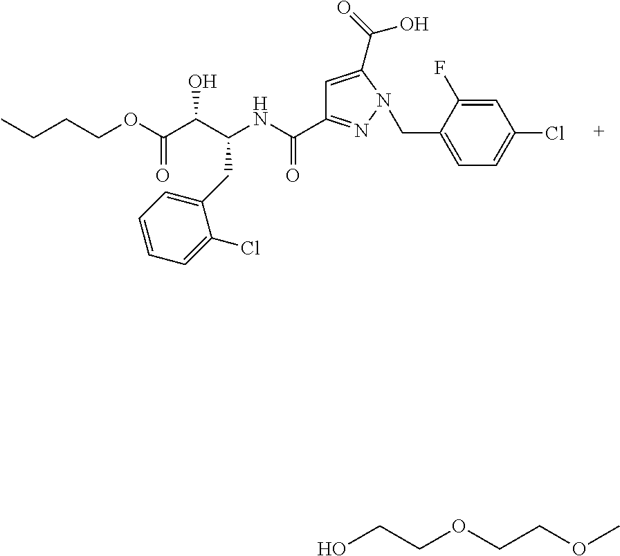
C(C(C(C(OCCCC)=O)O)NC(C1=NN(CC2=CC=C(Cl)C=C2F)C(C(=O)O)=C1)=O)C1=CC=CC=C1Cl.OCCOCCOC
